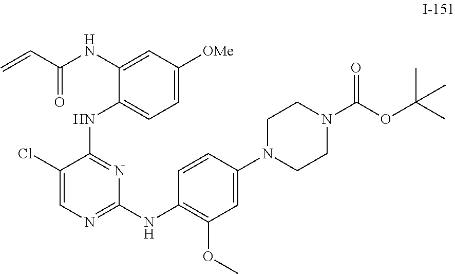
C=CC(=O)NC1=CC([OMe])=CC=C1NC1=NC(NC2=C(OC)C=C(N3CCN(C(OC(C)(C)C)=O)CC3)C=C2)=NC=C1Cl
